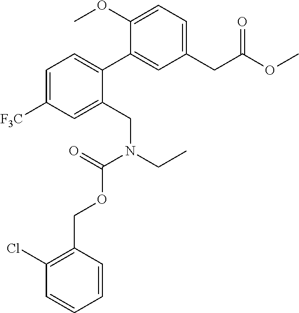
C1([F3C])=CC=C(C2=CC(CC(=O)OC)=CC=C2OC)C(CN(C(OCC2=C(Cl)C=CC=C2)=O)CC)=C1
